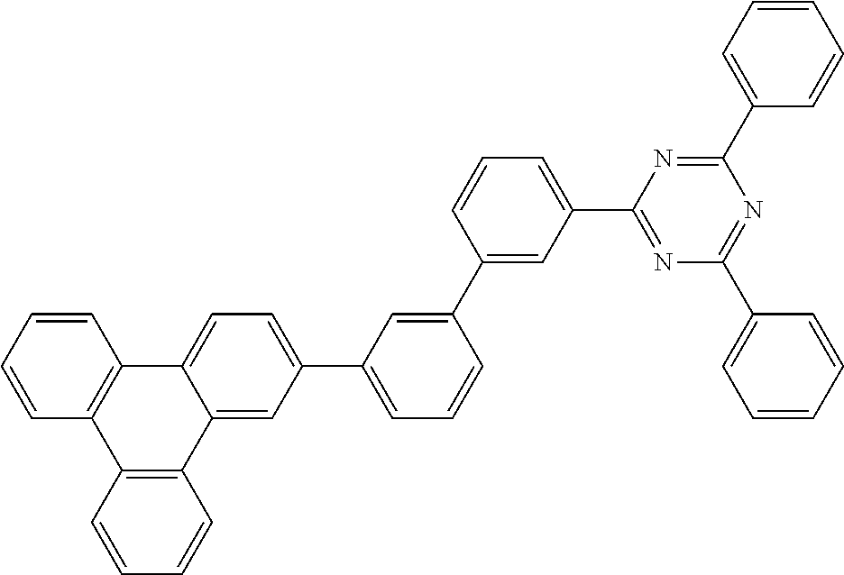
C1=CC=CC2=C1C1=CC=C(C3=CC=CC(C4=CC(C5=NC(C6=CC=CC=C6)=NC(C6=CC=CC=C6)=N5)=CC=C4)=C3)C=C1C1=C2C=CC=C1
